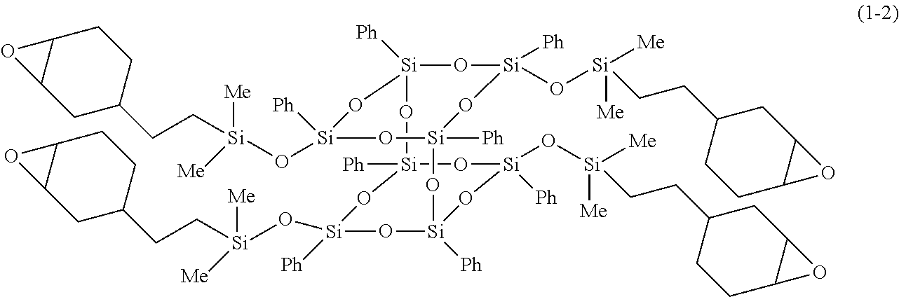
[Si]12([Ph])O[Si](O[Si]([Me])([Me])CCC3CCC4C(C3)O4)([Ph])O[Si]([Ph])(O[Si]([Ph])(O[Si]([Me])([Me])CCC3CCC4C(C3)O4)O1)O[Si]1([Ph])O[Si]([Ph])(O[Si]([Me])([Me])CCC3CCC4C(C3)O4)O[Si]([Ph])(O2)O[Si]([Ph])(O[Si]([Me])([Me])CCC2CCC3C(C2)O3)O1
